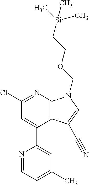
ClC1=NC2=C(C(C3=CC(C)=CC=N3)=C1)C(C#N)=CN2COCC[Si](C)(C)C
